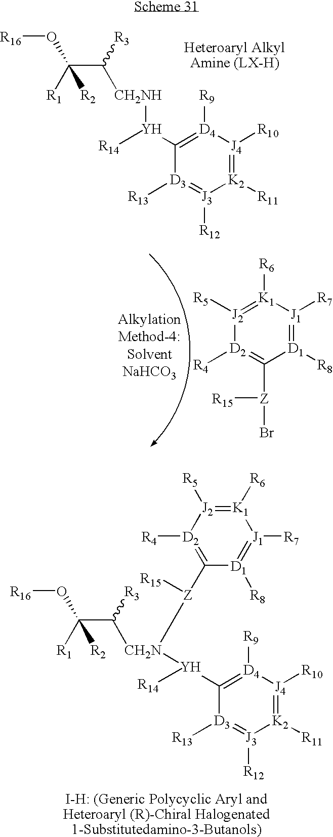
C(C([CH2NH][Y](C1=[D4]([R9])[J4]([R10])=[K2]([R11])[J3]([R12])=[D3]1[R13])[R14])[R3])([R1])(O[R16])[R2].[D2]1([R4])=C([Z](Br)[R15])[D1]([R8])=[J1]([R7])[K1]([R6])=[J2]1[R5].[D3]1([R13])=[J3]([R12])[K2]([R11])=[J4]([R10])[D4]([R9])=C1[Y]([CH2N](C(C([R1])(O[R16])[R2])[R3])[Z]([R15])C1=[D2]([R4])[J2]([R5])=[K1]([R6])[J1]([R7])=[D1]1[R8])[R14]
